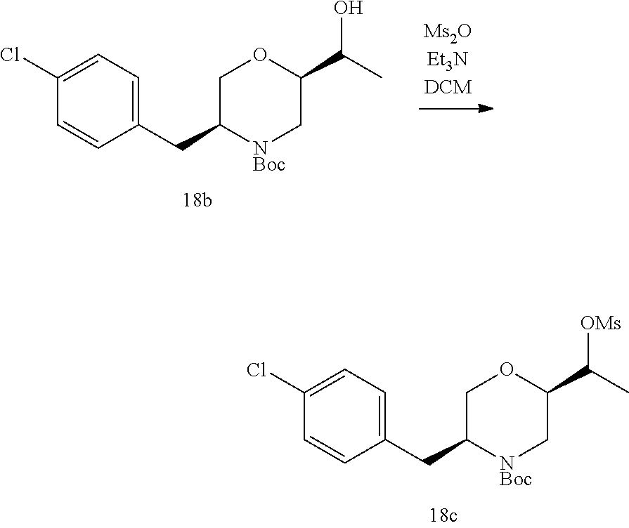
C1(C(C)[OMs])C[NBoc]C(CC2=CC=C(Cl)C=C2)CO1.C1(C(C)O)C[NBoc]C(CC2=CC=C(Cl)C=C2)CO1
